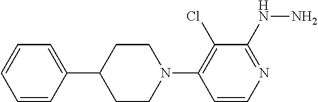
C1=CC(C2CCN(C3=C(Cl)C(NN)=NC=C3)CC2)=CC=C1
